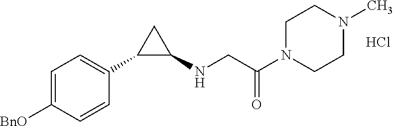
C1=C([BnO])C=CC(C2C(NCC(N3CCN(C)CC3)=O)C2)=C1.Cl
